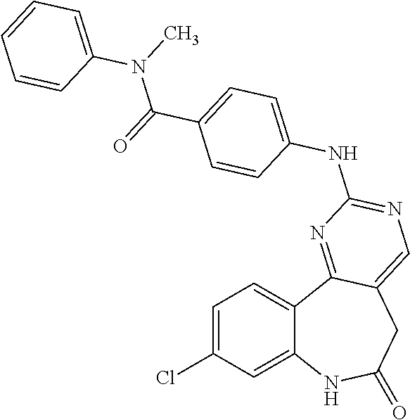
C1=C(Cl)C=C2C(=C1)C1=NC(NC3=CC=C(C(=O)N(C)C4=CC=CC=C4)C=C3)=NC=C1CC(=O)N2
